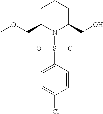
C1C(COC)N(S(C2=CC=C(Cl)C=C2)(=O)=O)C(CO)CC1
